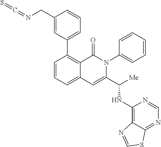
C1(C2=CC=CC(CN=C=S)=C2)=C2C(=CC=C1)C=C(C([Me])NC1=C3C(=NC=N1)SC=N3)N(C1=CC=CC=C1)C2=O
